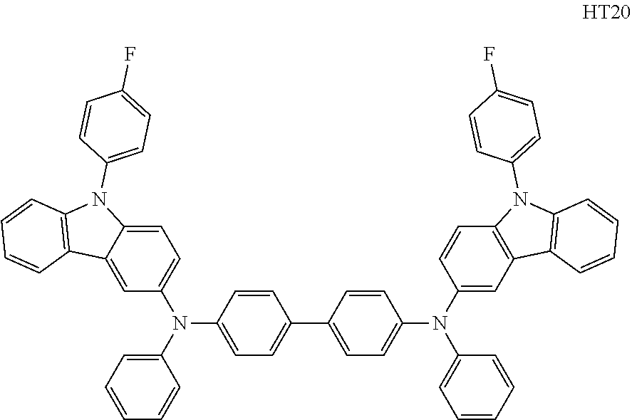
C1=C2C(=CC(N(C3=CC=CC=C3)C3=CC=C(C4=CC=C(N(C5=CC6=C(C=C5)N(C5=CC=C(F)C=C5)C5=C6C=CC=C5)C5=CC=CC=C5)C=C4)C=C3)=C1)C1=C(N2C2=CC=C(F)C=C2)C=CC=C1
